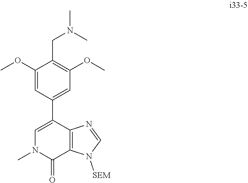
C1(C2=CC(OC)=C(CN(C)C)C(OC)=C2)=CN(C)C(=O)C2=C1N=CN2[SEM]
